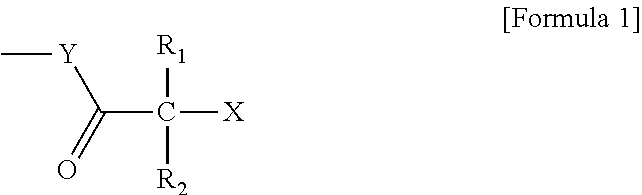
C(C([X])([R1])[R2])(=O)[Y]C
